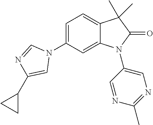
N1(C2=CC=C3C(=C2)N(C2=CN=C(C)N=C2)C(=O)C3(C)C)C=NC(C2CC2)=C1
